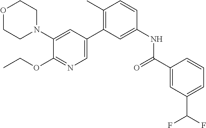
C1(N2CCOCC2)=CC(C2=C(C)C=CC(NC(C3=CC(C(F)F)=CC=C3)=O)=C2)=CN=C1OCC
